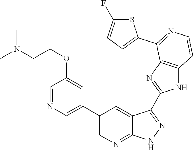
C1=NC=C(C2=CN=C3C(=C2)C(C2=NC4=C(N2)C=CN=C4C2=CC=C(F)S2)=N[N H]3)C=C1OCCN(C)C
